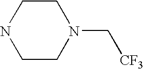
C1CN(C[CF3])CCN1
